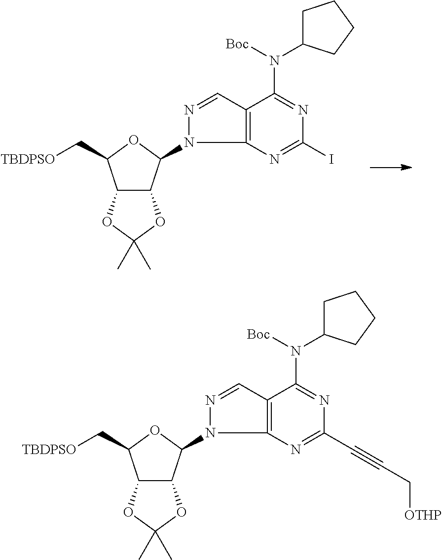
C12C(C(N3N=CC4=C3N=C(I)N=C4N(C3CCCC3)[Boc])OC1C[TBDPSO])OC(C)(C)O2.C12C(C(N3N=CC4=C3N=C(C#CC[OTHP])N=C4N(C3CCCC3)[Boc])OC1C[TBDPSO])OC(C)(C)O2
